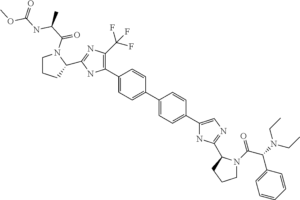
C1(C2=C(C(F)(F)F)N=C(C3CCCN3C(C(C)NC(OC)=O)=O)N2)=CC=C(C2=CC=C(C3=CN=C(C4N(C(C(N(CC)CC)C5=CC=CC=C5)=O)CCC4)N3)C=C2)C=C1
